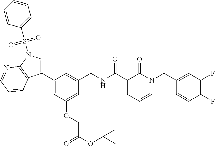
C1=C(OCC(OC(C)(C)C)=O)C=C(C2=CN(S(=O)(=O)C3=CC=CC=C3)C3=C2C=CC=N3)C=C1CNC(C1=CC=CN(CC2=CC(F)=C(F)C=C2)C1=O)=O
